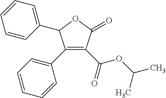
C1(C2=CC=CC=C2)=C(C(=O)OC(C)C)C(=O)OC1C1=CC=CC=C1
